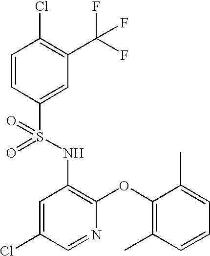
C1=CC(S(NC2=C(OC3=C(C)C=CC=C3C)N=CC(Cl)=C2)(=O)=O)=CC(C(F)(F)F)=C1Cl
